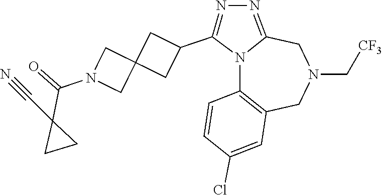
N12C3=C(CN(C[CF3])CC1=NN=C2C1CC2(C1)CN(C(=O)C1(C#N)CC1)C2)C=C(Cl)C=C3
